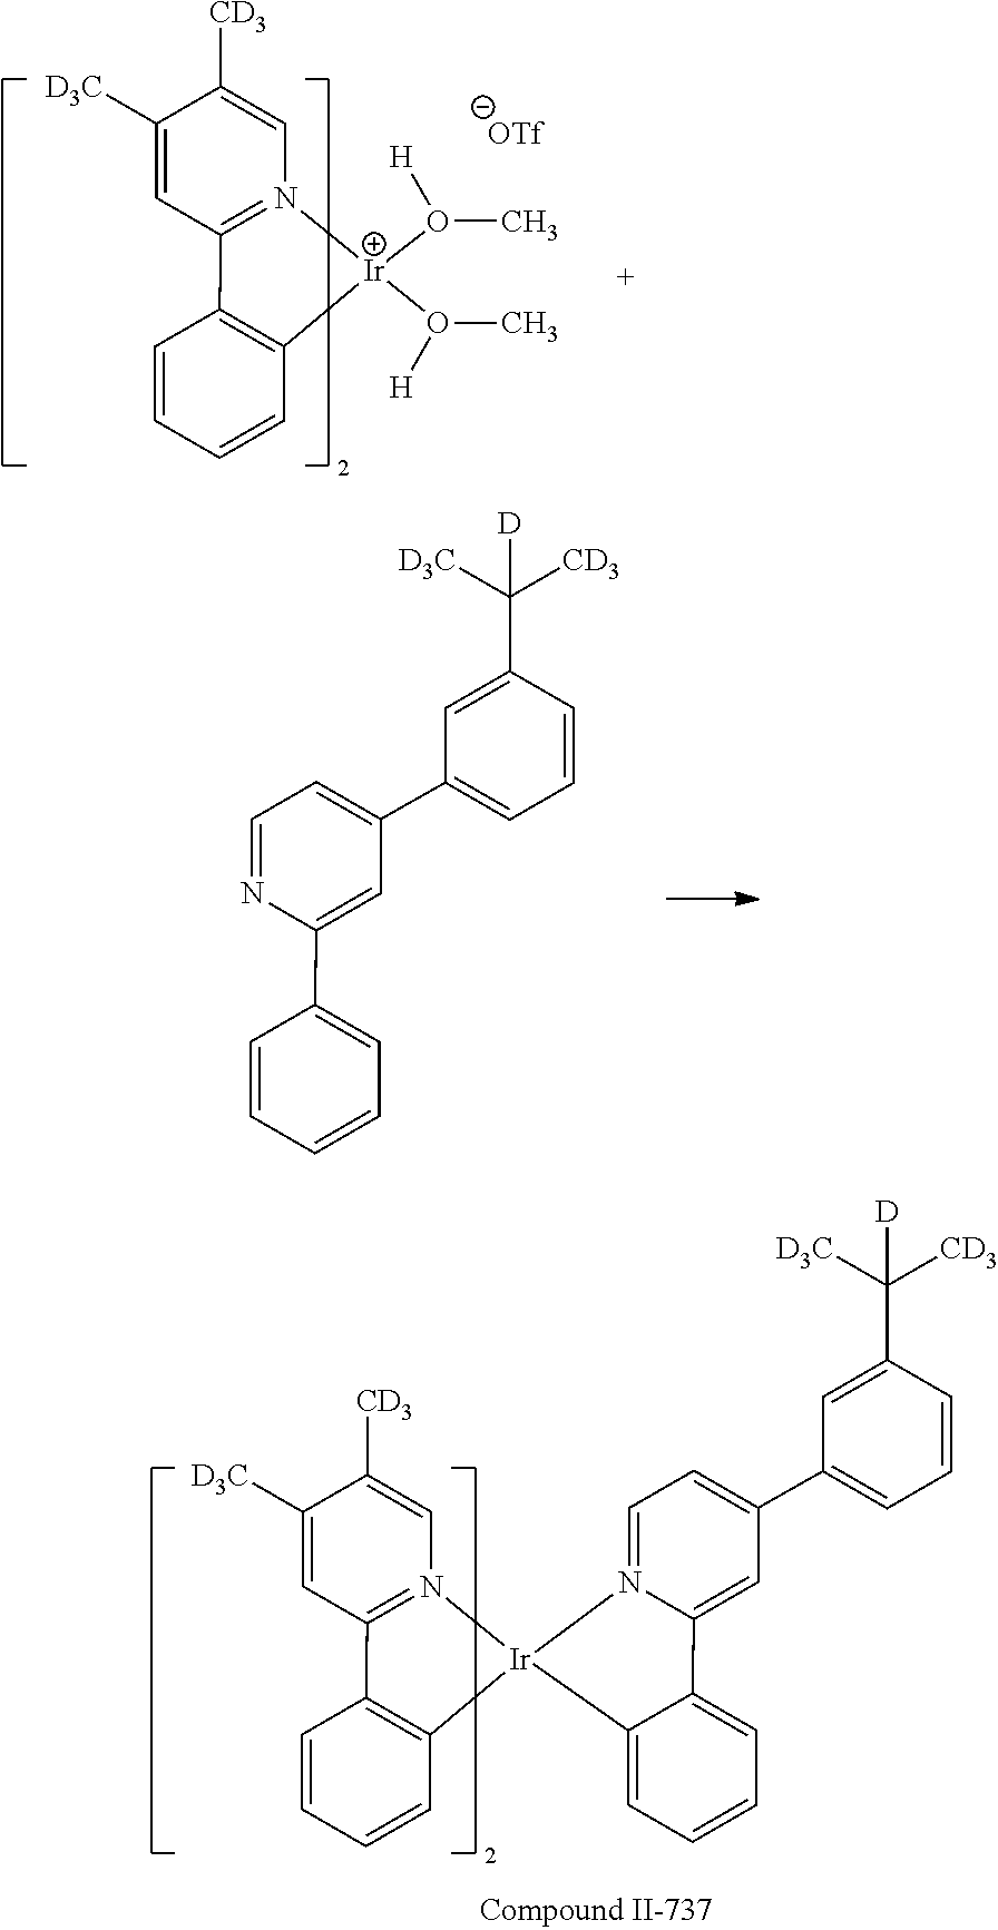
C1(C2=CC=N3C(=C2)C2=CC=CC=C2[Ir]32N3=C(C=C([D3C])C([CD3])=C3)C3=C2C=CC=C3)=CC=CC(C([D3C])([CD3])[D])=C1.C1=C([D3C])C([CD3])=CN2=C1C1=C(C=CC=C1)[Ir]2(O(C)[H])O(C)[H].C1(C2=CC=NC(C3=CC=CC=C3)=C2)=CC=CC(C([D3C])([CD3])[D])=C1
